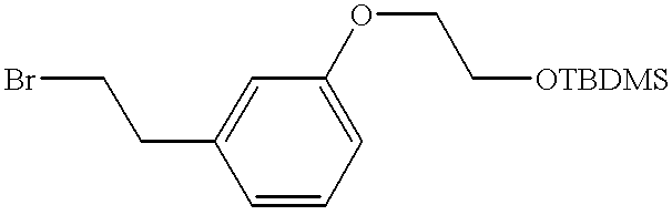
C1=C(CCBr)C=CC=C1OCC[OTBDMS]
